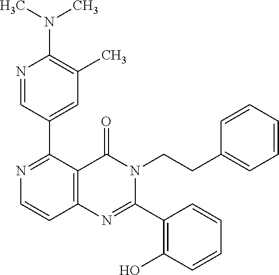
N1=C(C2=CC(C)=C(N(C)C)N=C2)C2=C(C=C1)N=C(C1=C(O)C=CC=C1)N(CCC1=CC=CC=C1)C2=O
